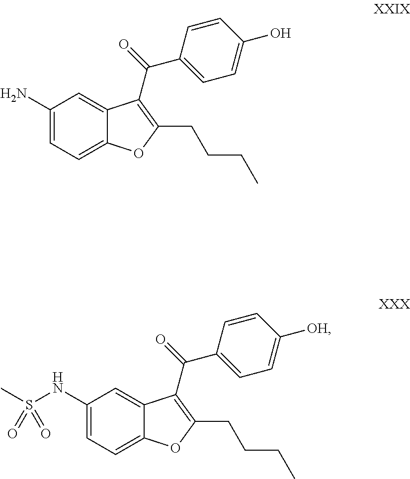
C1(N)=CC=C2C(=C1)C(C(C1=CC=C(O)C=C1)=O)=C(CCCC)O2.C1(NS(C)(=O)=O)=CC=C2C(=C1)C(C(C1=CC=C([OH])C=C1)=O)=C(CCCC)O2
